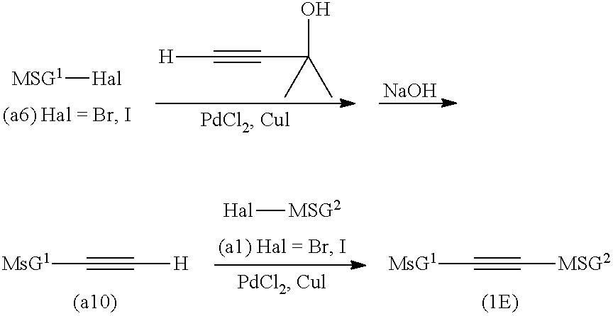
[MSG1][Hal].[H]C#CC(O)(C)C.[NaOH].[MsG1]C#C[H].[Hal][MSG2].[MsG1]C#C[MSG2]
